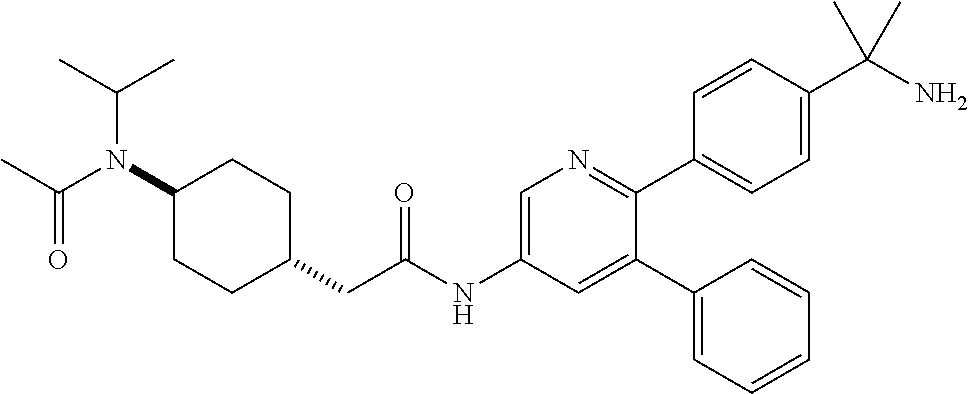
C(=O)(C)N(C1CCC(CC(NC2=CN=C(C3=CC=C(C(N)(C)C)C=C3)C(C3=CC=CC=C3)=C2)=O)CC1)C(C)C
